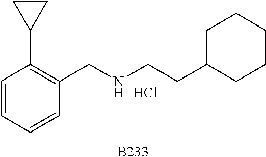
[B233].C1=CC=CC(CNCCC2CCCCC2)=C1C1CC1.Cl
